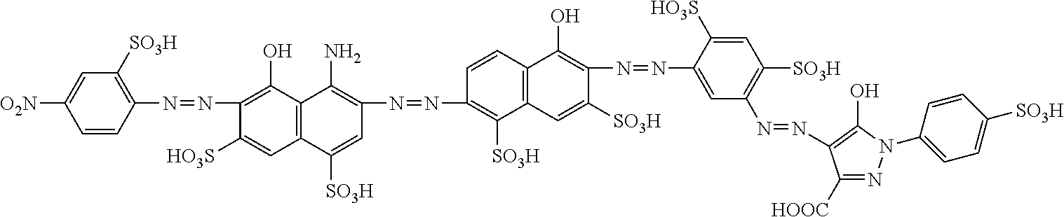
C1=CC(N=NC2=C(O)C3=C(C=C2[HO3S])C([SO3H])=CC(N=NC2=C([SO3H])C4=C(C=C2)C(O)=C(N=NC2=CC(N=NC5=C(O)N(C6=CC=C([SO3H])C=C6)N=C5[HOOC])=C([SO3H])C=C2[HO3S])C([SO3H])=C4)=C3N)=C([SO3H])C=C1[O2N]
